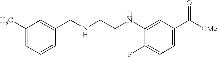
C1(C)=CC=CC(CNCCNC2=CC(C([OMe])=O)=CC=C2F)=C1
